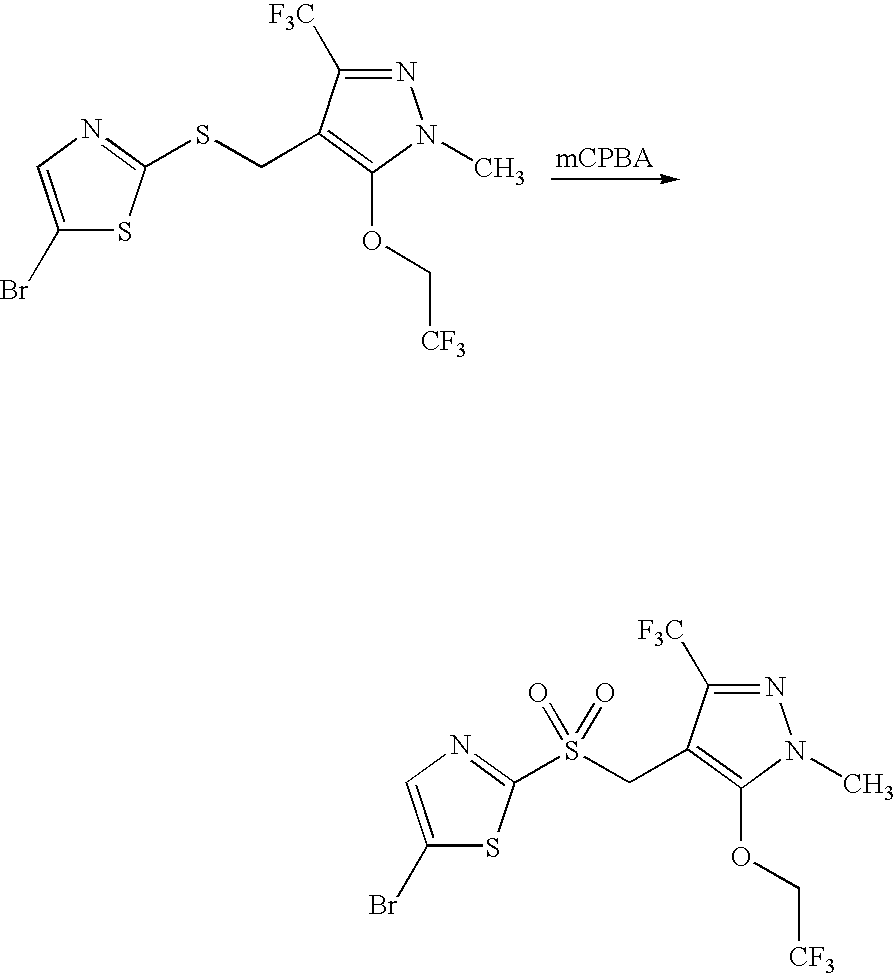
C1(Br)=CN=C(SCC2=C(OC[CF3])N(C)N=C2[F3C])S1.C1(Br)=CN=C(S(CC2=C(OC[CF3])N(C)N=C2[F3C])(=O)=O)S1
